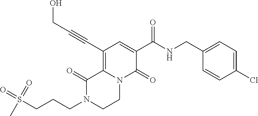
C12=C(C#CCO)C=C(C(=O)NCC3=CC=C(Cl)C=C3)C(=O)N1CCN(CCCS(=O)(=O)C)C2=O
